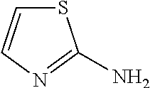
S1C=CN=C1N
